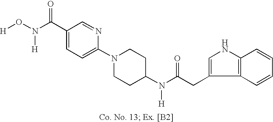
C1(C(N(O[H])[H])=O)=CC=C(N2CCC(N(C(CC3=CNC4=C3C=CC=C4)=O)[H])CC2)N=C1
